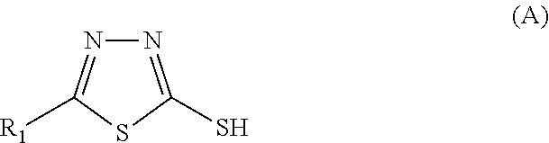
N1=C(S)SC([R1])=N1
